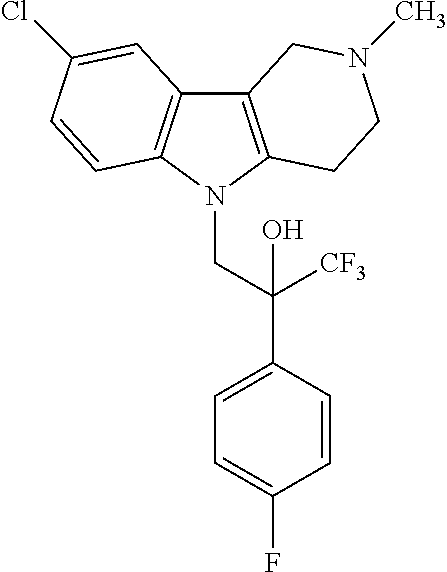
C12=C(N(CC(C3=CC=C(F)C=C3)([CF3])O)C3=C1C=C(Cl)C=C3)CCN(C)C2
